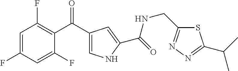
C1=C(F)C=C(F)C(C(C2=CNC(C(=O)NCC3=NN=C(C(C)C)S3)=C2)=O)=C1F
